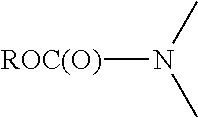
[ROC(O)]N(C)C
